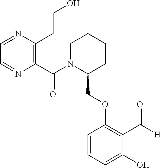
C1(C(N2C(COC3=C(C([H])=O)C(O)=CC=C3)CCCC2)=O)=C(CCO)N=CC=N1
